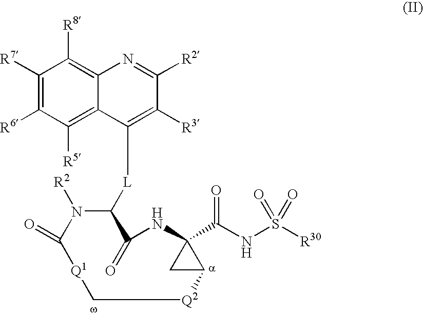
C1([R7])=C([R6])C([R5])=C2C(=C1[R8])N=C([R2])C([R3])=C2[L]C1N([R2])C(=O)[Q1]C[Q2]C2C(C(NS([R30])(=O)=O)=O)(NC1=O)C2
